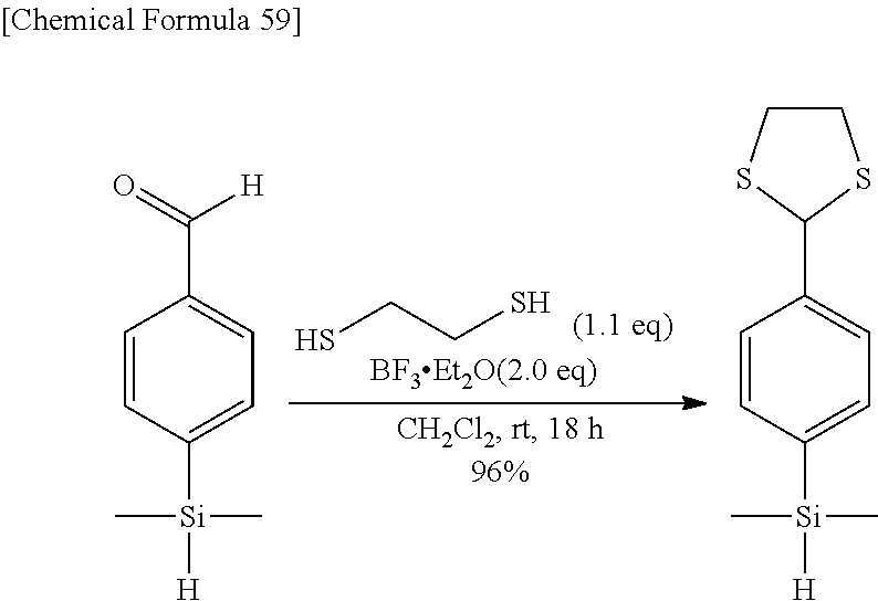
SCCS.C1=CC([Si](C)([H])C)=CC=C1C([H])=O.C1=CC([Si](C)([H])C)=CC=C1C1SCCS1
